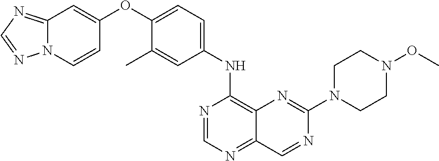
C12=NC=NN1C=CC(OC1=CC=C(NC3=C4C(=NC=N3)C=NC(N3CCN(OC)CC3)=N4)C=C1C)=C2
